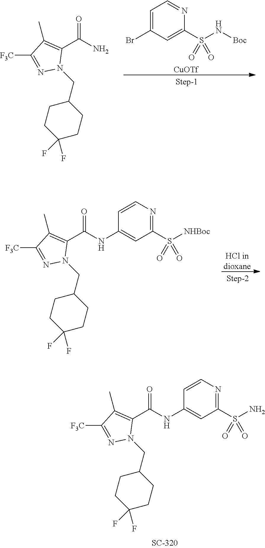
C(C1=C(C)C([F3C])=NN1CC1CCC(F)(F)CC1)(=O)NC1=CC(S(N)(=O)=O)=NC=C1.NC(C1=C(C)C([F3C])=NN1CC1CCC(F)(F)CC1)=O.[CuOTf].C1=NC(S(N[Boc])(=O)=O)=CC(Br)=C1.[HCl indioxane].C(C1=C(C)C([F3C])=NN1CC1CCC(F)(F)CC1)(=O)NC1=CC(S([NHBoc])(=O)=O)=NC=C1
